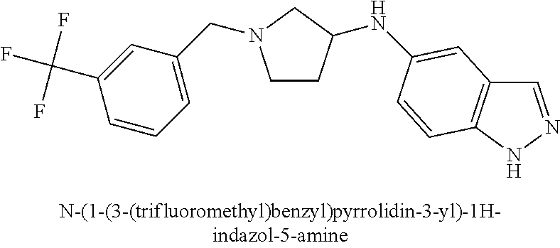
C1CC(NC2=CC3=C(NN=C3)C=C2)CN1CC1=CC=CC(C(F)(F)F)=C1
